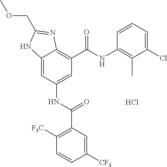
C12=CC(NC(C3=C([F3C])C=CC([CF3])=C3)=O)=CC(C(NC3=C(C)C(Cl)=CC=C3)=O)=C1N=C(COC)N2.Cl
